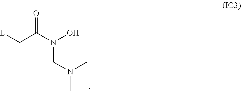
[L]CC(N(O)CN(C)C)=O
